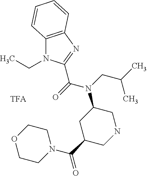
C1C(C(N2CCOCC2)=O)CC(N(CC(C)C)C(=O)C2=NC3=C(N2CC)C=CC=C3)CN1
